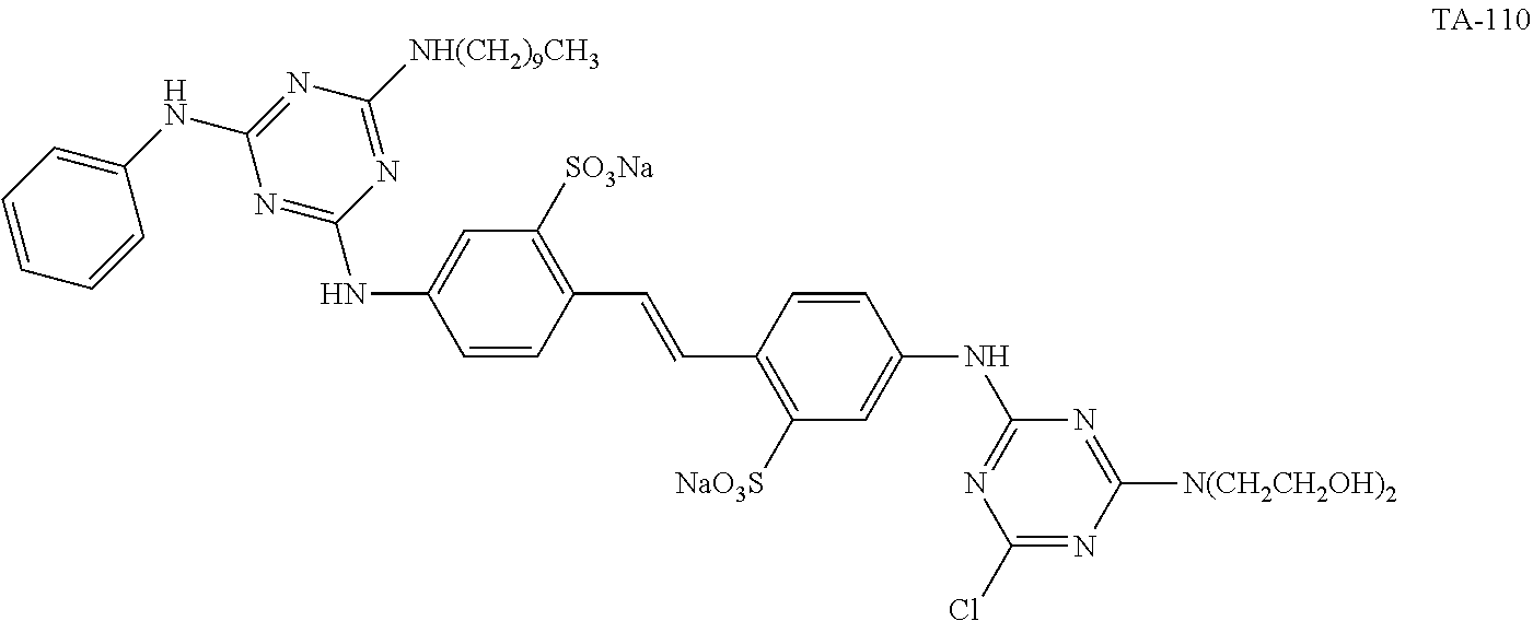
C1(Cl)=NC([N(CH2CH2OH)2])=NC(NC2=CC([NaO3S])=C(C=CC3=C([SO3Na])C=C(NC4=NC(NC5=CC=CC=C5)=NC([NH(CH2)9CH3])=N4)C=C3)C=C2)=N1
